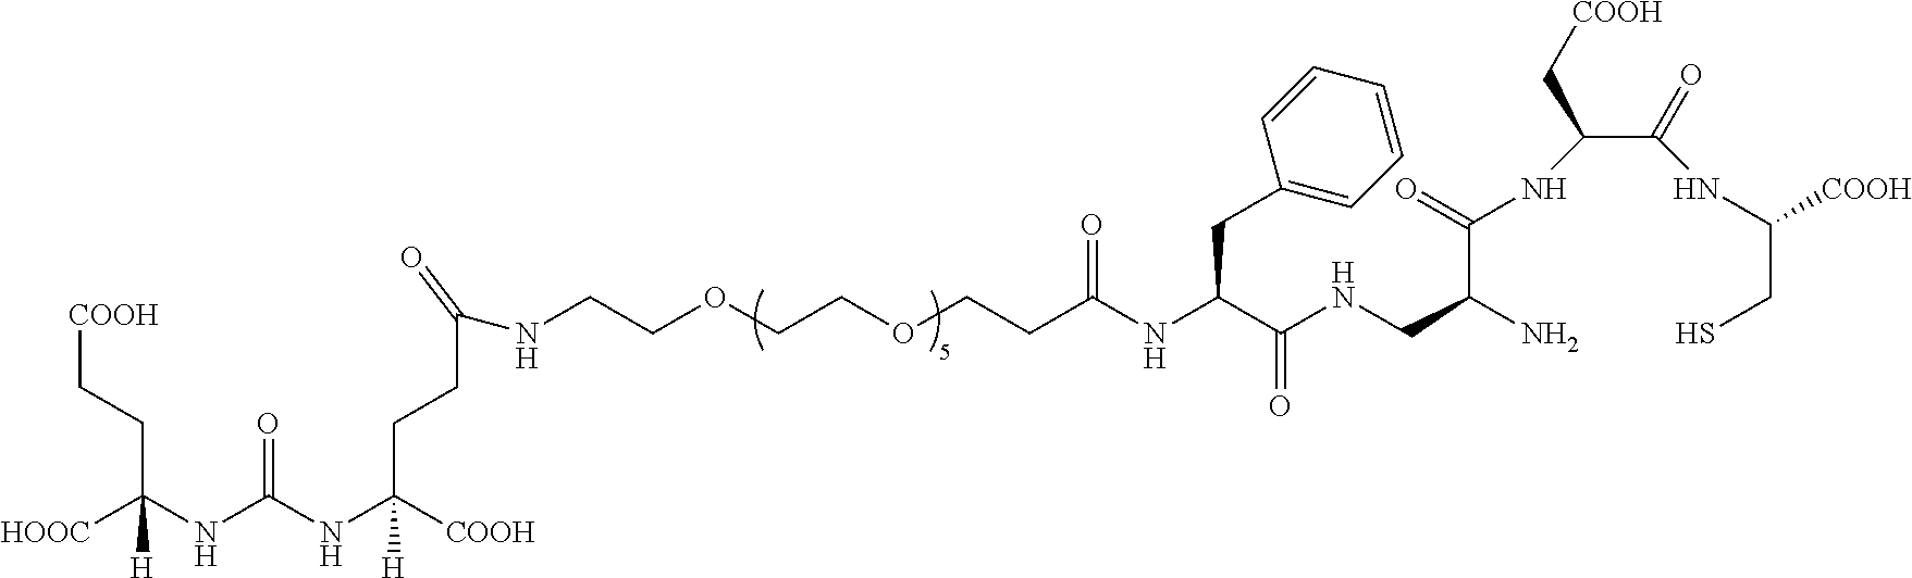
[HOOC]C(NC(NC([COOH])([H])CCC(NCCOCCOCCC(NC(C(NCC(N)C(=O)NC(C(=O)NC(CS)[COOH])C[COOH])=O)CC1=CC=CC=C1)=O)=O)=O)(CC[COOH])[H]
